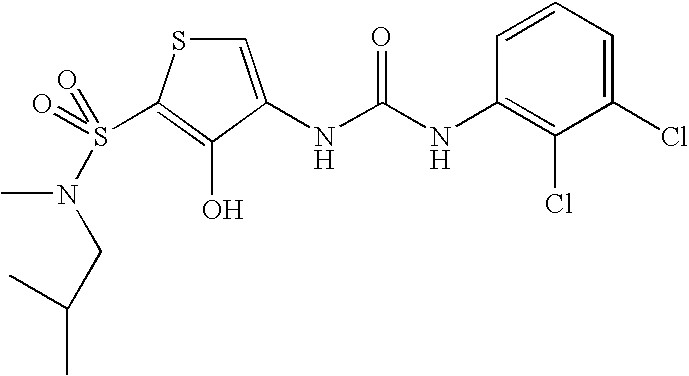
C1=C(NC(=O)NC2=C(Cl)C(Cl)=CC=C2)C(O)=C(S(=O)(N(C)CC(C)C)=O)S1
